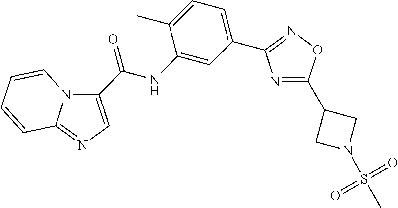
N1=C(C2CN(S(C)(=O)=O)C2)ON=C1C1=CC=C(C)C(NC(=O)C2=CN=C3N2C=CC=C3)=C1
